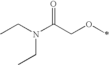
CCN(C(COC)=O)CC
